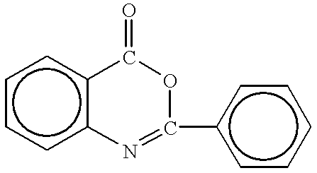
c1ccc2c(c1)C(=O)OC(c1ccccc1)=N2
